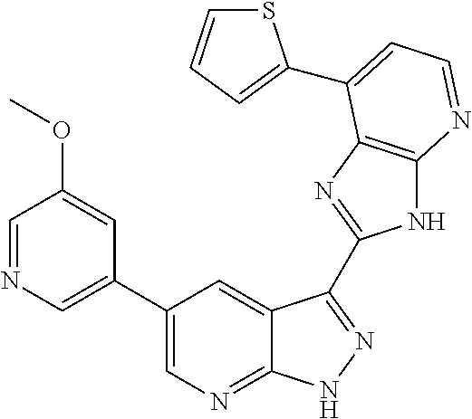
C1(C2=CN=CC(OC)=C2)=CN=C2C(=C1)C(C1=NC3=C(N1)N=CC=C3C1=CC=CS1)=NN2
